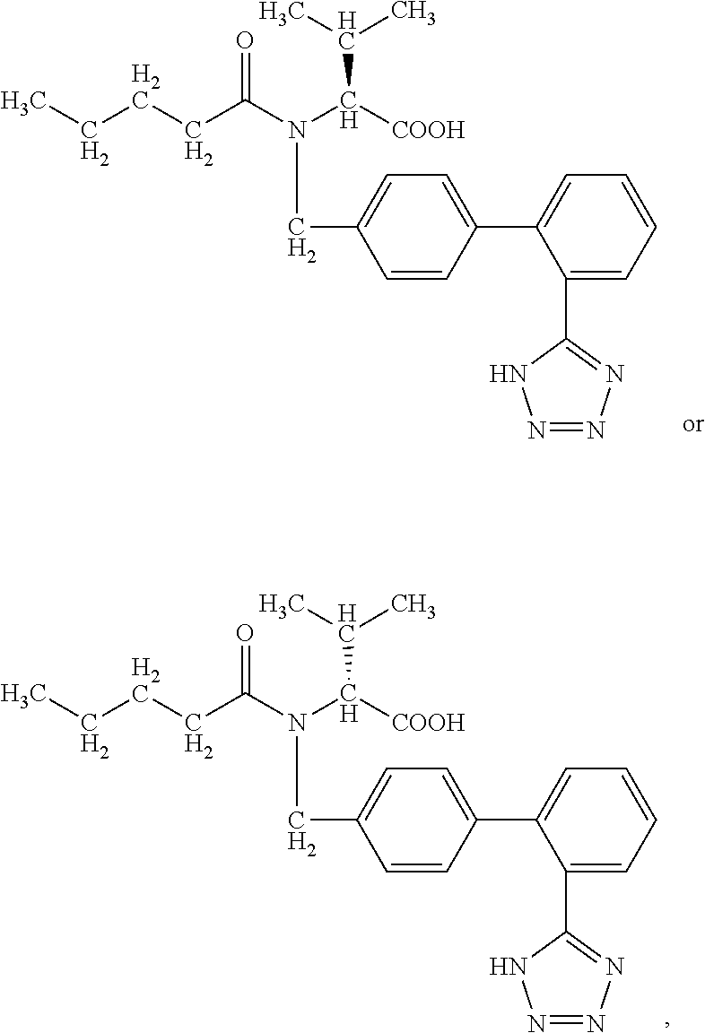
C1=CC(C2=CC=CC=C2C2=NN=NN2)=CC=C1CN(C(CCCC)=O)C([COOH])C(C)C.C1=CC(C2=CC=CC=C2C2=NN=NN2)=CC=C1CN(C(CCCC)=O)C([COOH])C(C)C
